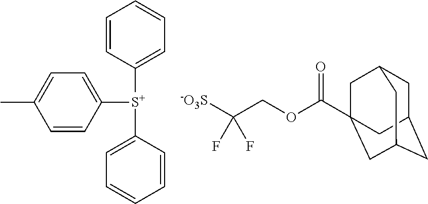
C1=CC([S+](C2=CC=C(C)C=C2)C2=CC=CC=C2)=CC=C1.C(OC(C12CC3CC(CC(C1)C3)C2)=O)C([-O3S])(F)F
